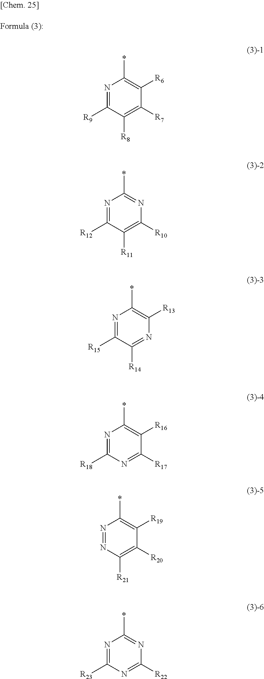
N1=C([R9])C([R8])=C([R7])C([R6])=C1*.N1=C([R12])C([R11])=C([R10])N=C1*.N1=C([R18])N=C([R17])C([R16])=C1*.N1=C([R15])C([R14])=NC([R13])=C1*.N1=NC([R21])=C([R20])C([R19])=C1*.N1=C([R23])N=C([R22])N=C1*
